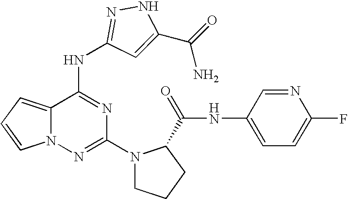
C1(N2CCCC2C(NC2=CC=C(F)N=C2)=O)=NN2C(=CC=C2)C(NC2=NNC(C(N)=O)=C2)=N1
